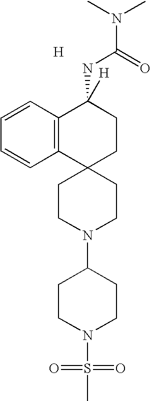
[H].C1CN(C2CCN(S(C)(=O)=O)CC2)CCC12CCC(NC(N(C)C)=O)([H])C1=C2C=CC=C1
